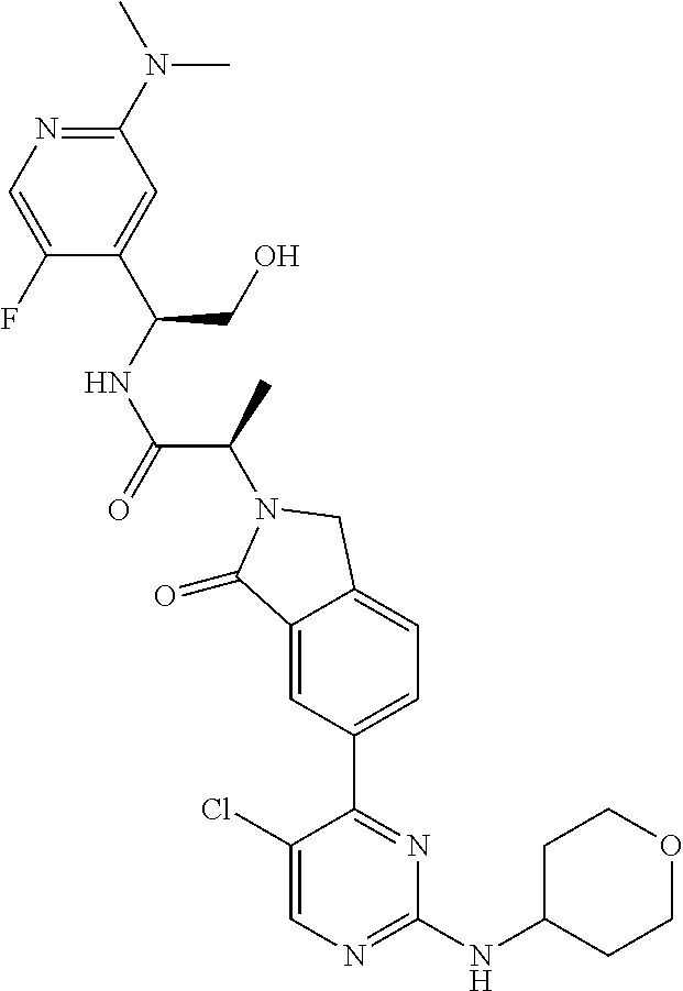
C1(=O)C2=CC(C3=NC(NC4CCOCC4)=NC=C3Cl)=CC=C2CN1C(C(NC(C1=CC(N(C)C)=NC=C1F)CO)=O)C
